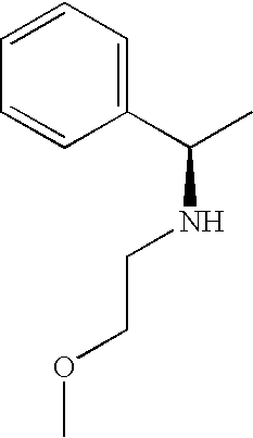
C1(C(C)NCCOC)=CC=CC=C1
